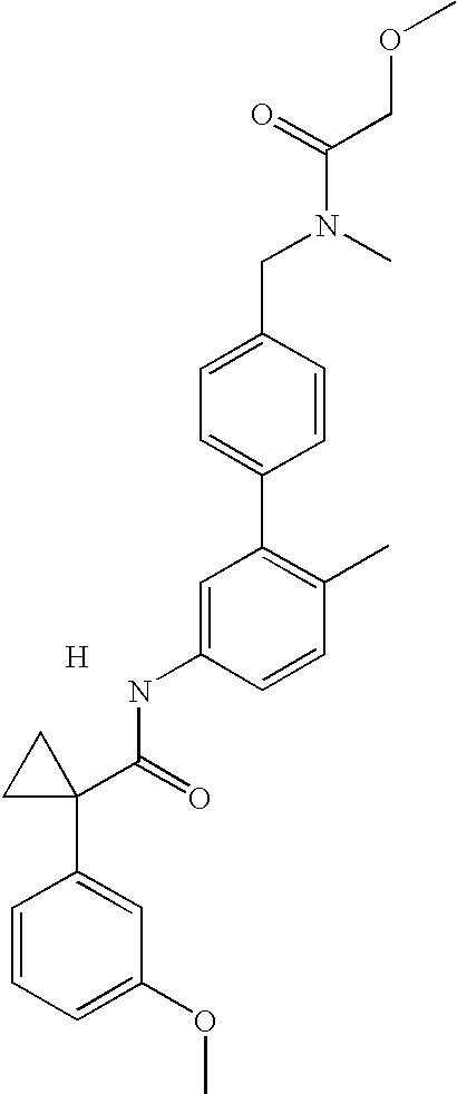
[H].C1=C(NC(=O)C2(C3=CC(OC)=CC=C3)CC2)C=CC(C)=C1C1=CC=C(CN(C(=O)COC)C)C=C1
